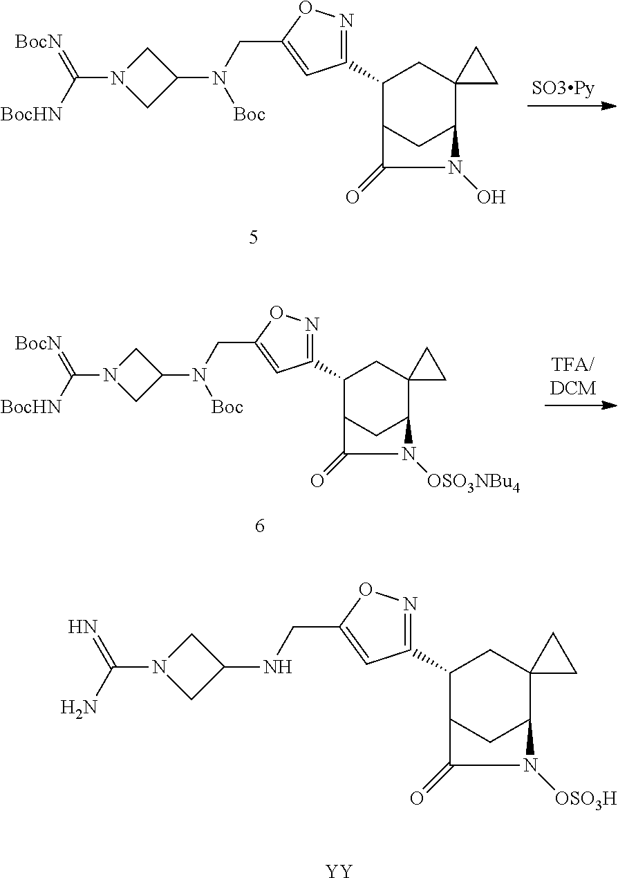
N1=C(C2CC3(C4CC2C(=O)N4O)CC3)C=C(CN([Boc])C2CN(C(=[BocN])[BocHN])C2)O1.N1=C(C2CC3(C4CC2C(=O)N4[OSO3NBu4])CC3)C=C(CN([Boc])C2CN(C(=[BocN])[BocHN])C2)O1.N1=C(C2CC3(C4CC2C(=O)N4[OSO3H])CC3)C=C(CNC2CN(C(=N)N)C2)O1.[YY]
